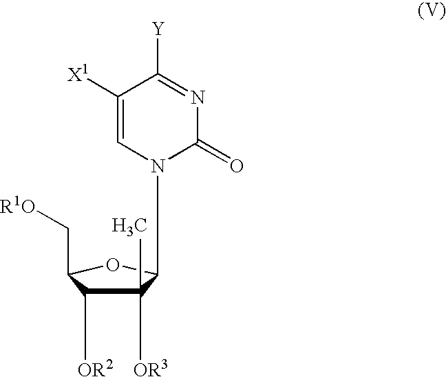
C1([X1])=CN(C2C([OR3])(C)C([OR2])C(C[R1O])O2)C(=O)N=C1[Y]
